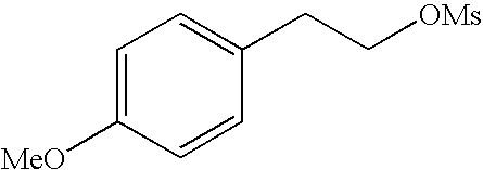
C1=C([MeO])C=CC(CC[OMs])=C1
